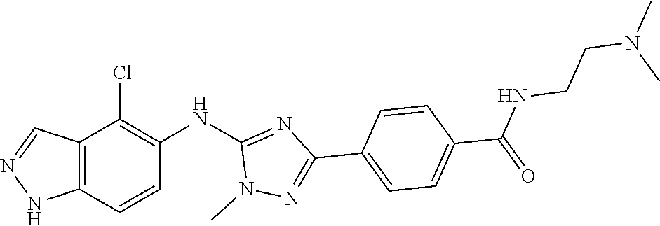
N1(C)N=C(C2=CC=C(C(NCCN(C)C)=O)C=C2)N=C1NC1=C(Cl)C2=C(NN=C2)C=C1
